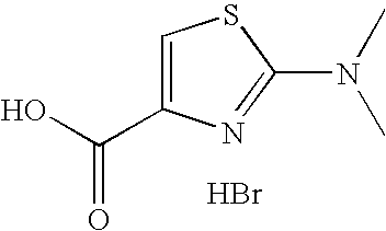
C1=C(C(O)=O)N=C(N(C)C)S1.Br
